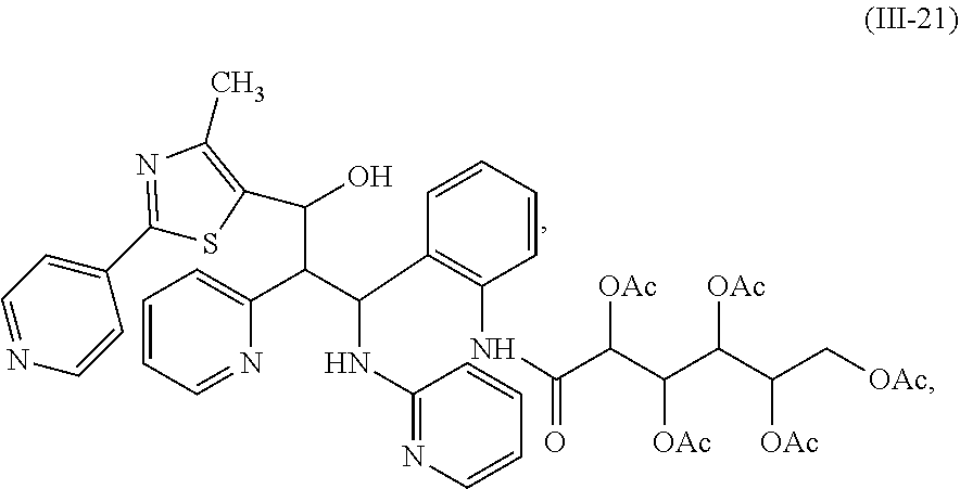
C1=CC(C2=NC(C)=C(C(C(C(C3=C(NC(C(C(C(C(C[OAc])[OAc])[OAc])[OAc])[OAc])=O)C=CC=C3)NC3=NC=CC=C3)C3=CC=CC=N3)O)S2)=CC=N1
